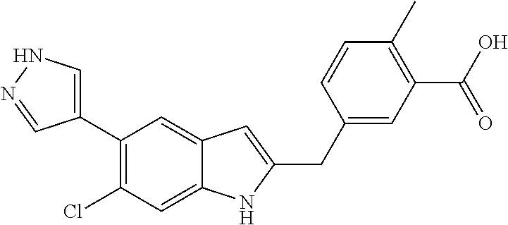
C1(C2=C(Cl)C=C3C(=C2)C=C(CC2=CC(C(O)=O)=C(C)C=C2)N3)=CNN=C1
